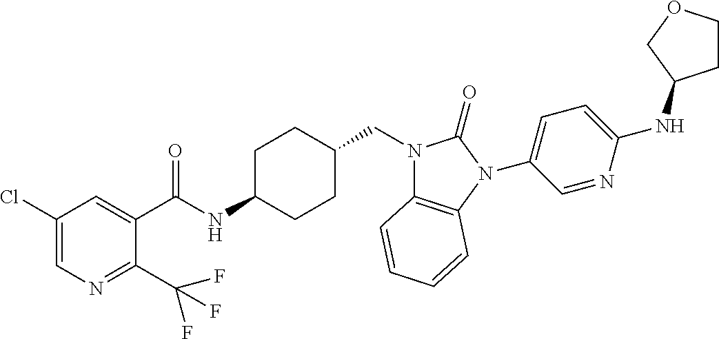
C1(Cl)=CN=C(C(F)(F)F)C(C(NC2CCC(CN3C4=C(N(C5=CC=C(NC6CCOC6)N=C5)C3=O)C=CC=C4)CC2)=O)=C1
